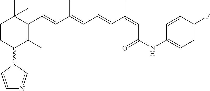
C1CC(N2C=CN=C2)C(C)=C(C=CC(=CC=CC(=CC(NC2=CC=C(F)C=C2)=O)C)C)C1(C)C
